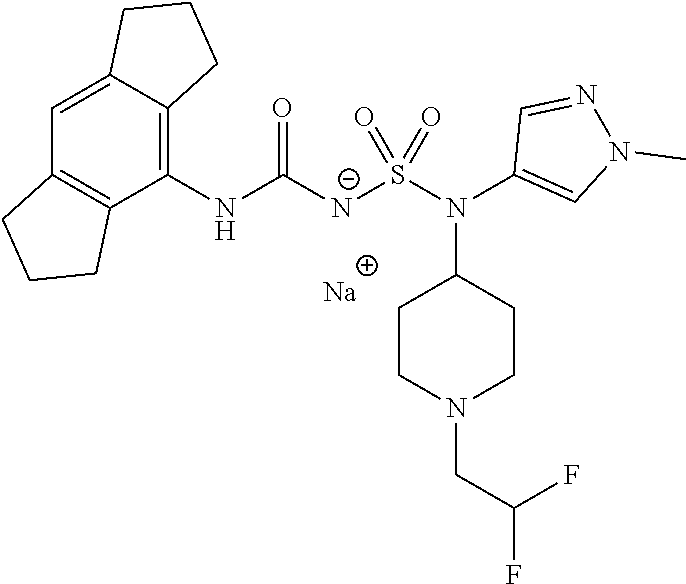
C1(NC([N-]S(N(C2=CN(C)N=C2)C2CCN(CC(F)F)CC2)(=O)=O)=O)=C2C(=CC3=C1CCC3)CCC2.[Na]
